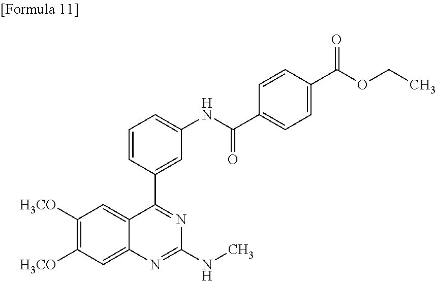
[H3CO]C1=C([H3CO])C=C2C(=C1)N=C(NC)N=C2C1=CC(NC(C2=CC=C(C(OCC)=O)C=C2)=O)=CC=C1
